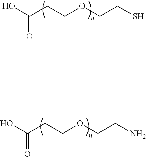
C(CCOCCS)(O)=O.C(CCOCCN)(O)=O
